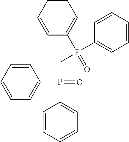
C1(P(=O)(C2=CC=CC=C2)CP(C2=CC=CC=C2)(C2=CC=CC=C2)=O)=CC=CC=C1
